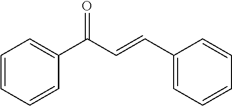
C1=CC=CC(C(C=CC2=CC=CC=C2)=O)=C1
